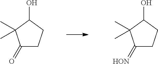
C1(=O)CCC(O)C1(C)C.C1(=[HON])CCC(O)C1(C)C
